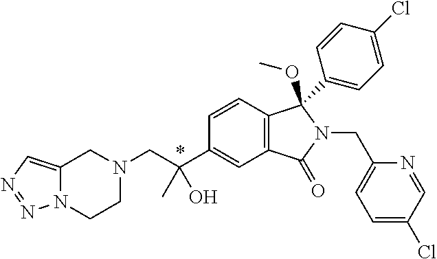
C1=CC2=C(C=C1C(CN1CC3=CN=NN3CC1)(C)O)C(=O)N(CC1=CC=C(Cl)C=N1)C2(OC)C1=CC=C(Cl)C=C1
